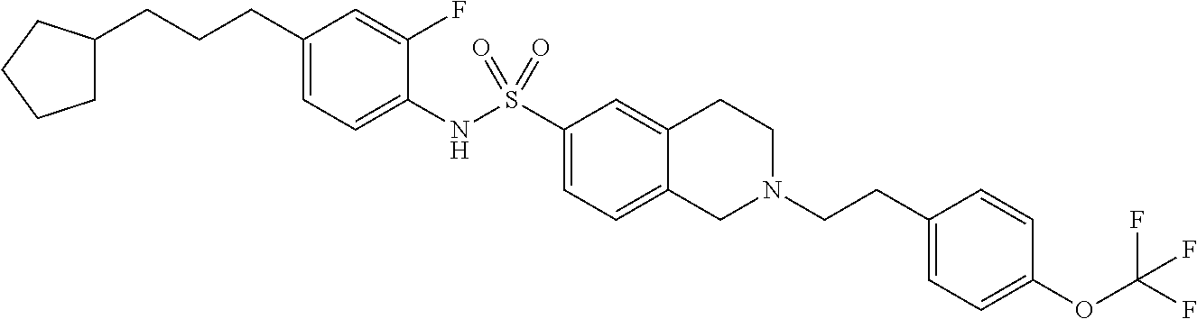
C1(NS(C2=CC=C3C(=C2)CCN(CCC2=CC=C(OC(F)(F)F)C=C2)C3)(=O)=O)=CC=C(CCCC2CCCC2)C=C1F
